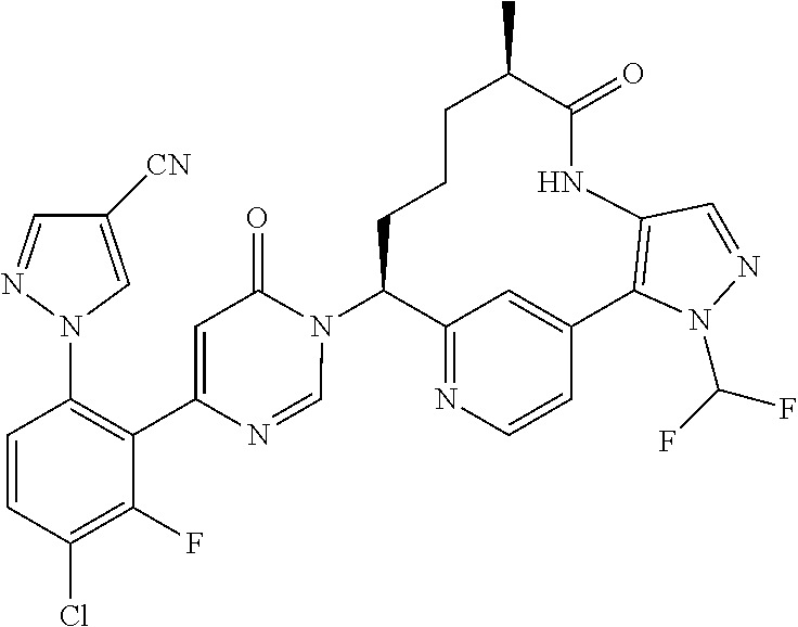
C12=NC=CC(=C1)C1=C(NC(=O)C(C)CCCC2N2C(=O)C=C(C3=C(N4C=C([CN])C=N4)C=CC(Cl)=C3F)N=C2)C=NN1C(F)F
